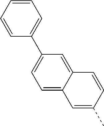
C1=C2C(=CC(C3=CC=CC=C3)=C1)C=CC(C)=C2
